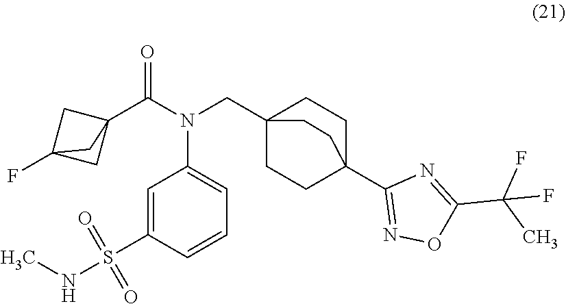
C12(C(N(CC34CCC(C5=NOC(C(C)(F)F)=N5)(CC3)CC4)C3=CC=CC(S(NC)(=O)=O)=C3)=O)CC(F)(C1)C2
